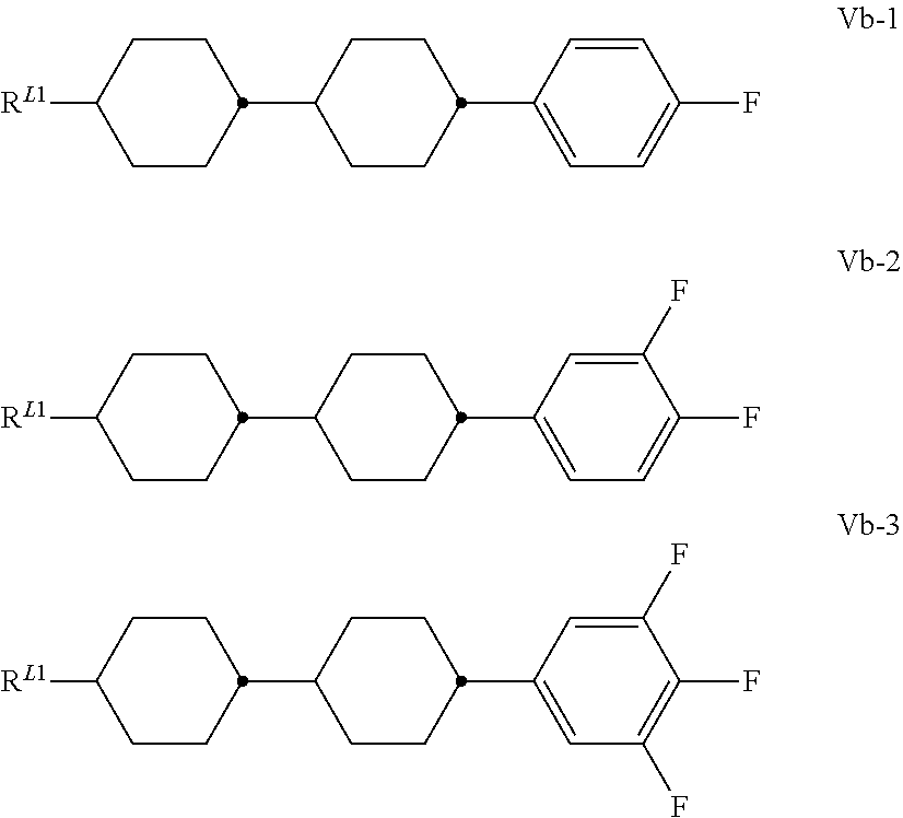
C1CC([RL1])CCC1C1CCC(C2=CC=C(F)C=C2)CC1.C1CC([RL1])CCC1C1CCC(C2=CC=C(F)C(F)=C2)CC1.C1CC([RL1])CCC1C1CCC(C2=CC(F)=C(F)C(F)=C2)CC1
